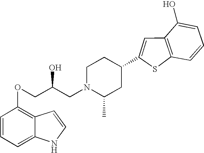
C1=CC=C2C(=C1OCC(CN1C(C)CC(C3=CC4=C(S3)C=CC=C4O)CC1)O)C=CN2
